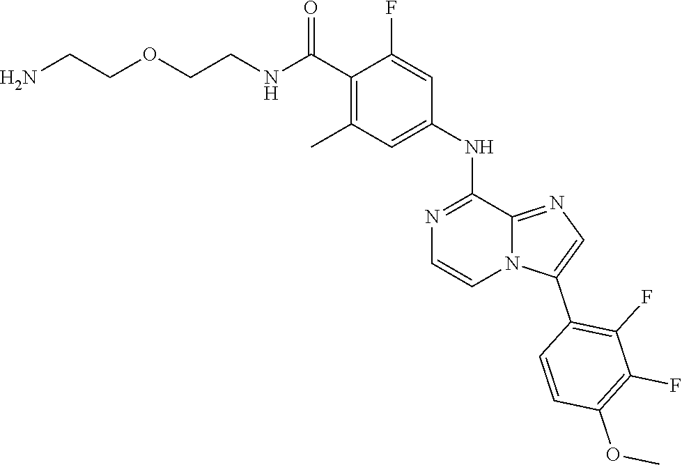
C1(C(NCCOCCN)=O)=C(C)C=C(NC2=NC=CN3C2=NC=C3C2=C(F)C(F)=C(OC)C=C2)C=C1F
